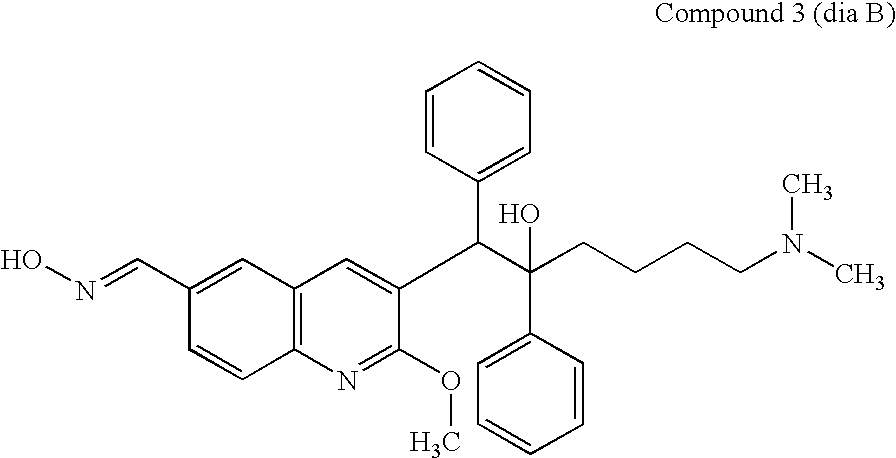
C12=C(N=C(OC)C(C(C(CCCCN(C)C)(O)C3=CC=CC=C3)C3=CC=CC=C3)=C1)C=CC(C=NO)=C2
